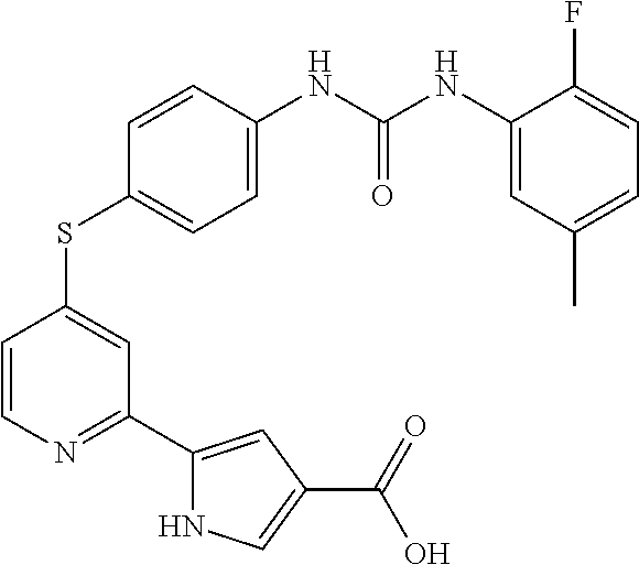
C1(SC2=CC(C3=CC(C(=O)O)=CN3)=NC=C2)=CC=C(NC(NC2=CC(C)=CC=C2F)=O)C=C1
